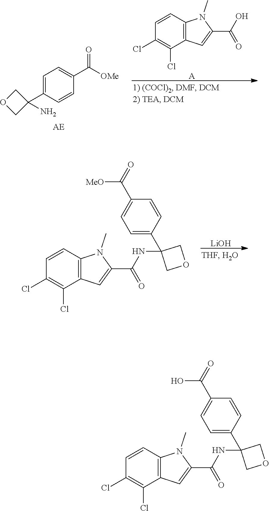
C1=CC(Cl)=C(Cl)C2=C1N(C)C(C(O)=O)=C2.[A].C1=C(C2(N)COC2)C=CC(C([OMe])=O)=C1.C1=C(C2(NC(C3=CC4=C(C=CC(Cl)=C4Cl)N3C)=O)COC2)C=CC(C(=O)O)=C1.C1=C(C2(NC(C3=CC4=C(C=CC(Cl)=C4Cl)N3C)=O)COC2)C=CC(C(=O)[MeO])=C1.[LiOH]
